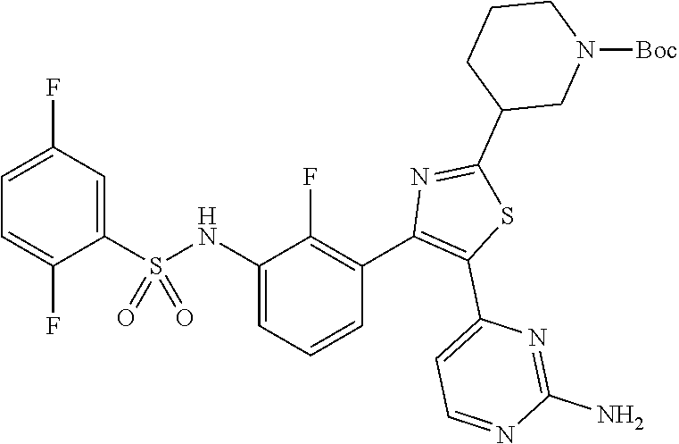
C1(NS(C2=CC(F)=CC=C2F)(=O)=O)=CC=CC(C2=C(C3=CC=NC(N)=N3)SC(C3CN([Boc])CCC3)=N2)=C1F
